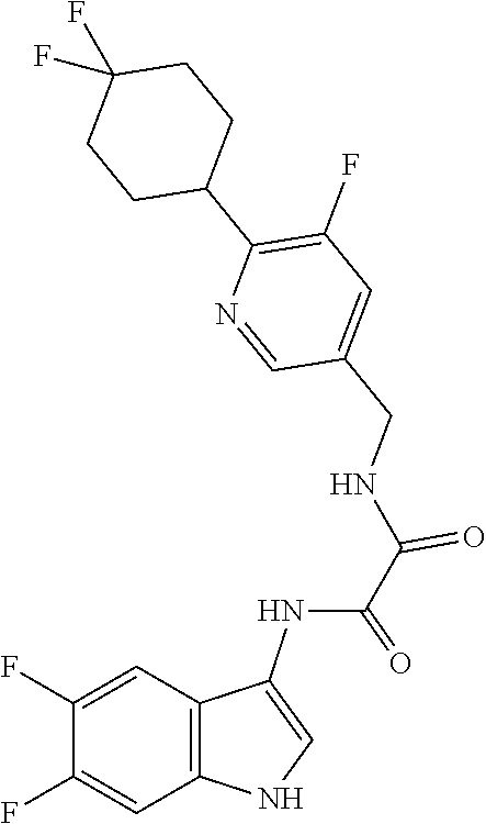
C(NC(C(=O)NC1=CNC2=C1C=C(F)C(F)=C2)=O)C1=CC(F)=C(C2CCC(F)(F)CC2)N=C1
